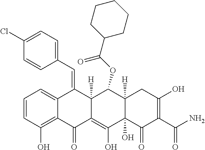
C1=CC(O)=C2C(=C1)C(=CC1=CC=C(Cl)C=C1)C1([H])C(=C(O)C3(O)C([H])(C1OC(C1CCCCC1)=O)CC(O)=C(C(N)=O)C3=O)C2=O
